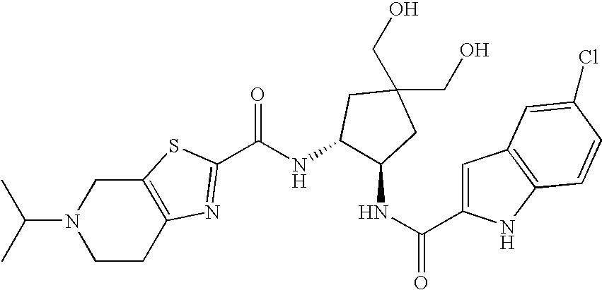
N1(C(C)C)CCC2=C(C1)SC(C(NC1C(NC(=O)C3=CC4=C(N3)C=CC(Cl)=C4)CC(CO)(CO)C1)=O)=N2
